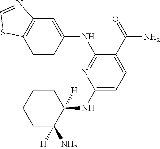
C1(NC2([H])CCCCC2([H])N)=CC=C(C(=O)N)C(NC2=CC3=C(C=C2)SC=N3)=N1
